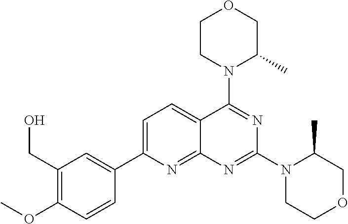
C1(CO)=C(OC)C=CC(C2=CC=C3C(=N2)N=C(N2CCOCC2C)N=C3N2C(C)COCC2)=C1
